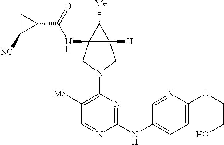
C12(NC(C3CC3[NC])=O)C([H])(C1[Me])CN(C1=C([Me])C=NC(NC3=CC=C(OCCO)N=C3)=N1)C2
